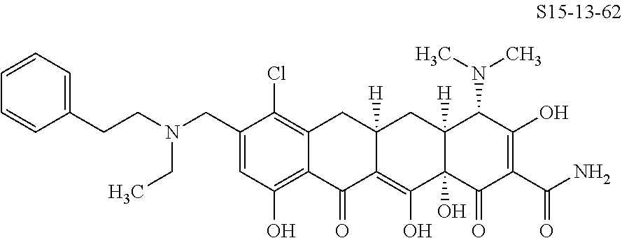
C12=C(Cl)C(CN(CCC3=CC=CC=C3)CC)=CC(O)=C1C(=O)C1=C(O)C3(O)C([H])(CC1([H])C2)C(N(C)C)C(O)=C(C(N)=O)C3=O
